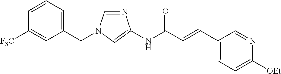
N1=CN(CC2=CC=CC([F3C])=C2)C=C1NC(C=CC1=CC=C([OEt])N=C1)=O
